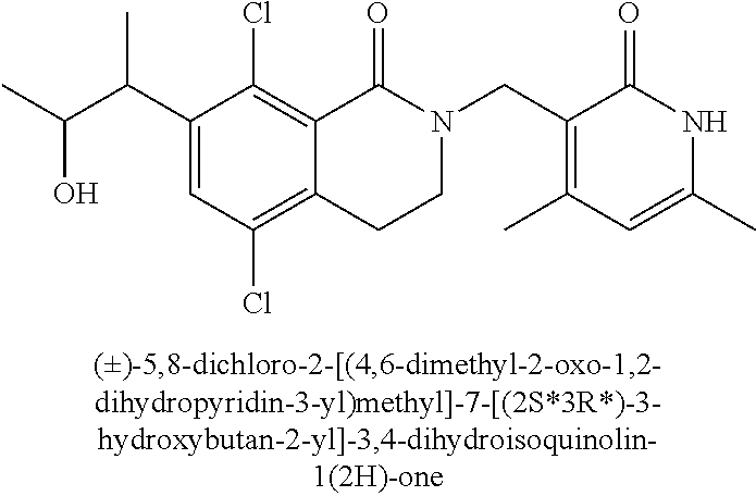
C1(C(C(C)O)C)=CC(Cl)=C2C(=C1Cl)C(=O)N(CC1=C(C)C=C(C)NC1=O)CC2
